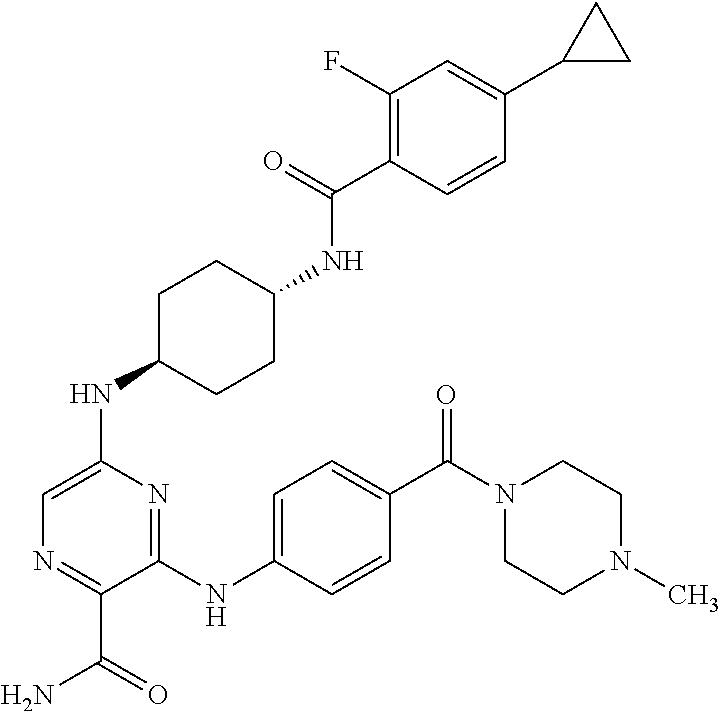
C1(C2=CC(F)=C(C(=O)NC3CCC(NC4=CN=C(C(N)=O)C(NC5=CC=C(C(N6CCN(C)CC6)=O)C=C5)=N4)CC3)C=C2)CC1
